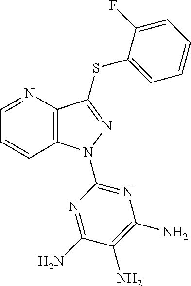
C1=NC2=C(C=C1)N(C1=NC(N)=C(N)C(N)=N1)N=C2SC1=CC=CC=C1F
